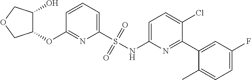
C1=CC=C(S(NC2=CC=C(Cl)C(C3=CC(F)=CC=C3C)=N2)(=O)=O)N=C1OC1C(O)COC1
